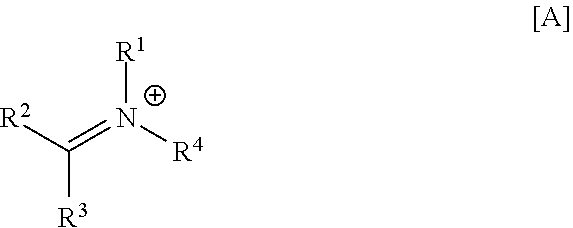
C(=[N+]([R4])[R1])([R2])[R3]
